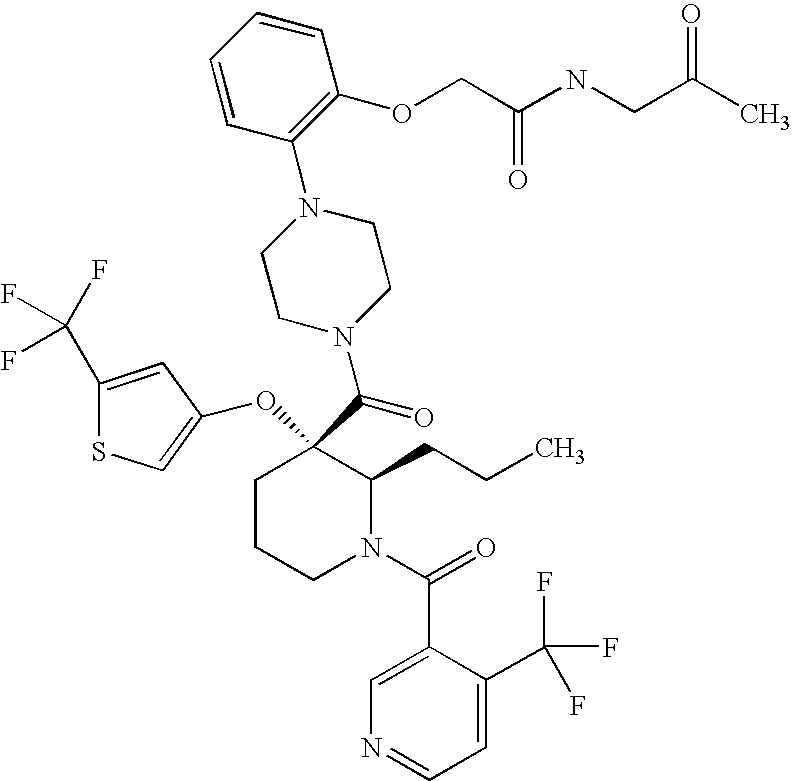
C1CCN(C(=O)C2=CN=CC=C2C(F)(F)F)C(CCC)C1(C(=O)N1CCN(C2=C(OCC(NCC(C)=O)=O)C=CC=C2)CC1)OC1=CSC(C(F)(F)F)=C1
